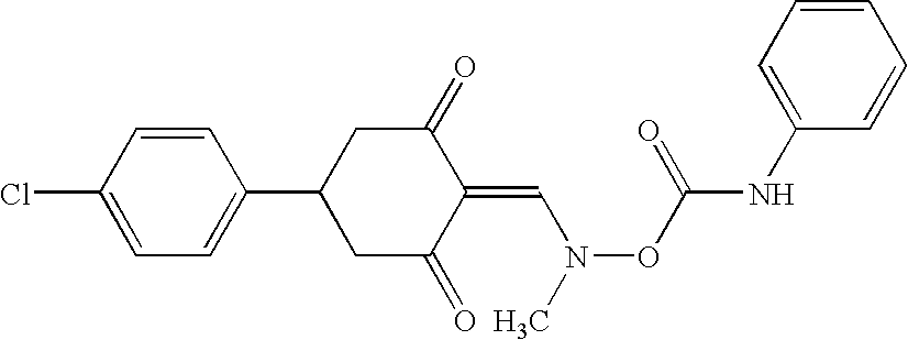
C1=CC(Cl)=CC=C1C1CC(=O)C(=CN(C)OC(NC2=CC=CC=C2)=O)C(=O)C1
